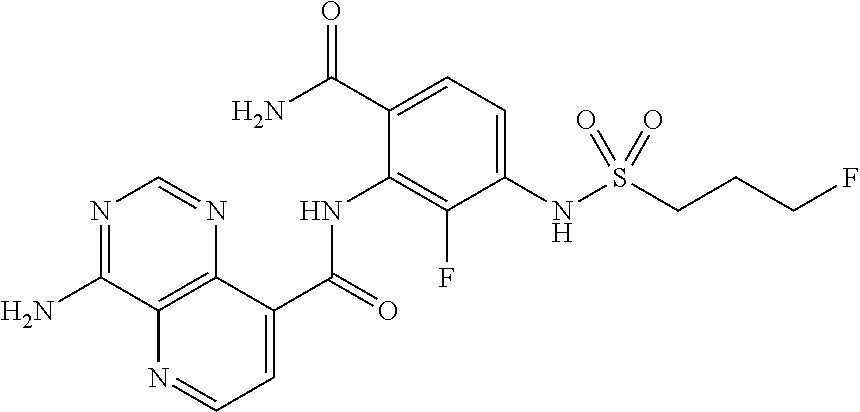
C12=C(C(C(=O)NC3=C(F)C(NS(=O)(=O)CCCF)=CC=C3C(N)=O)=CC=N1)N=CN=C2N
